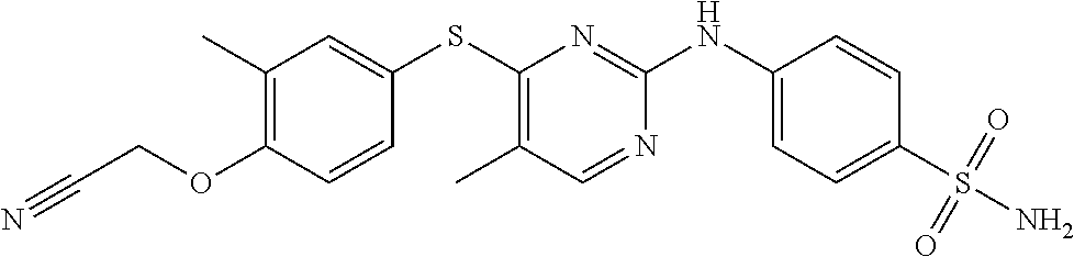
C1(S(=O)(=O)N)=CC=C(NC2=NC(SC3=CC(C)=C(OCC#N)C=C3)=C(C)C=N2)C=C1
